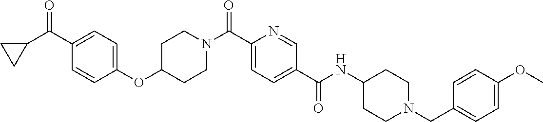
N(C(C1=CC=C(C(=O)N2CCC(OC3=CC=C(C(=O)C4CC4)C=C3)CC2)N=C1)=O)C1CCN(CC2=CC=C(OC)C=C2)CC1
